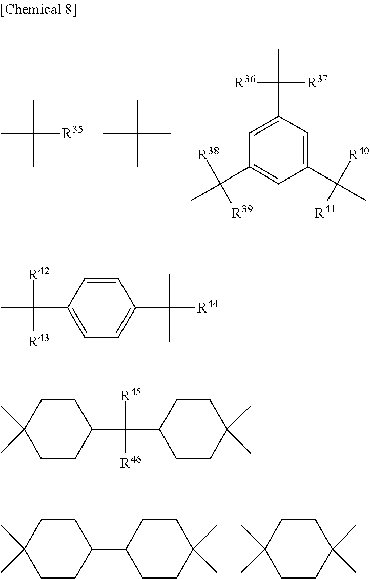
CC(C)([R35])C.CC(C)(C)C.C1(C([R40])(C)[R41])=CC(C([R37])(C)[R36])=CC(C([R38])([R39])C)=C1.C1CC(C2CCC(C)(C)CC2)CCC1(C)C.CC1(C)CCC(C)(C)CC1.C1=CC(C([R42])(C)[R43])=CC=C1C(C)(C)[R44].C1CC(C([R45])(C2CCC(C)(C)CC2)[R46])CCC1(C)C
